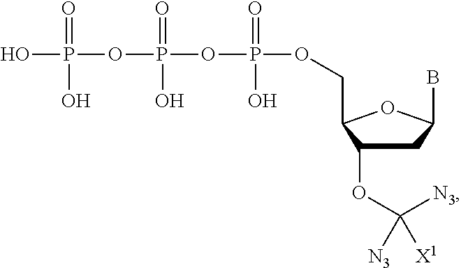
OP(OP(OP(OCC1C(OC([N3])([N3])[X1])CC(B)O1)(=O)O)(=O)O)(=O)O
